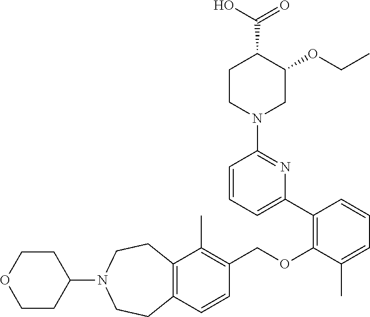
C12=C(C=CC(COC3=C(C4=CC=CC(N5CC(OCC)C(C(O)=O)CC5)=N4)C=CC=C3C)=C1C)CCN(C1CCOCC1)CC2
